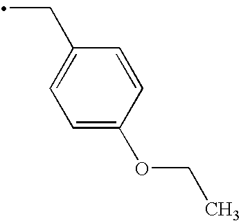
C1(CC)=CC=C(OCC)C=C1
